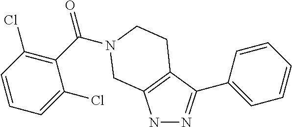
N1N=C(C2=CC=CC=C2)C2=C1CN(C(C1=C(Cl)C=CC=C1Cl)=O)CC2
